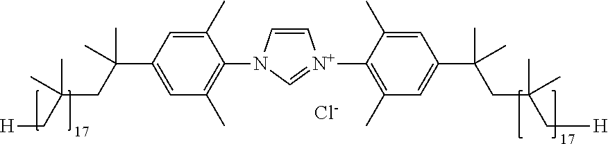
C1(C)=CC(C(CC(C[H])(C)C)(C)C)=CC(C)=C1N1C=C[N+](C2=C(C)C=C(C(C)(CC(C[H])(C)C)C)C=C2C)=C1.[Cl-]
